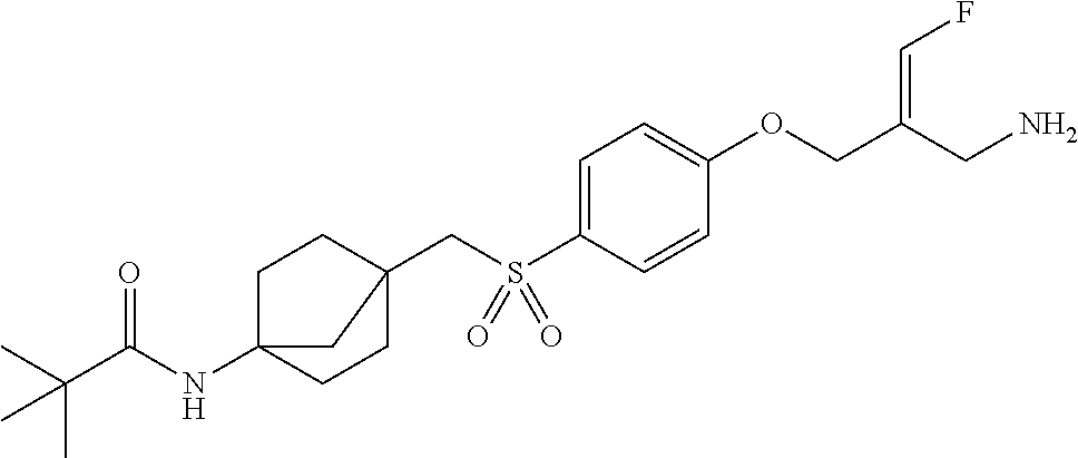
C1=C(S(CC23CCC(NC(C(C)(C)C)=O)(CC2)C3)(=O)=O)C=CC(OCC(CN)=CF)=C1
